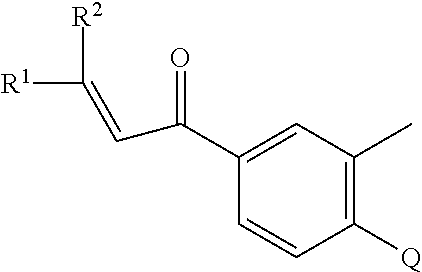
C1([Q])=C(C)C=C(C(=O)C=C([R1])[R2])C=C1
